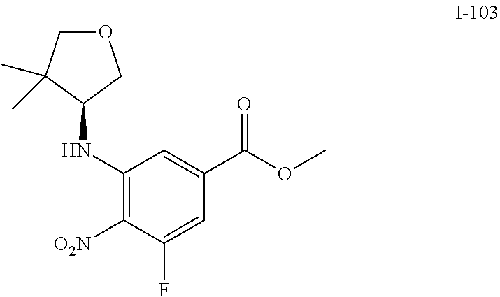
C1(NC2COCC2(C)C)=C([O2N])C(F)=CC(C(OC)=O)=C1
